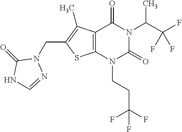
C12=C(N(CCC(F)(F)F)C(=O)N(C(C(F)(F)F)C)C1=O)SC(CN1C(=O)NC=N1)=C2C
